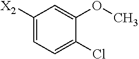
C1([X2])=CC=C(Cl)C(OC)=C1
